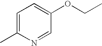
C1=C(C)N=CC(OCC)=C1
